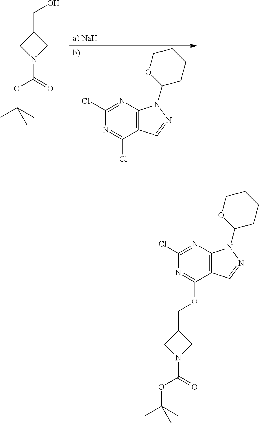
C12=C(C(OCC3CN(C(=O)OC(C)(C)C)C3)=NC(Cl)=N1)C=NN2C1CCCCO1.C(C1CN(C(=O)OC(C)(C)C)C1)O.C12=C(C(Cl)=NC(Cl)=N1)C=NN2C1CCCCO1
